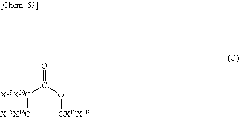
C1(=O)[X19X20C][X15X16C][CX17X18]O1
